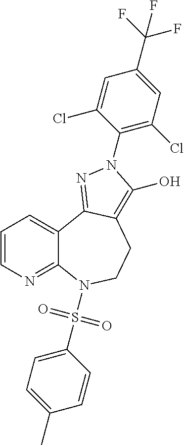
C1=CN=C2C(=C1)C1=NN(C3=C(Cl)C=C(C(F)(F)F)C=C3Cl)C(O)=C1CCN2S(C1=CC=C(C)C=C1)(=O)=O
